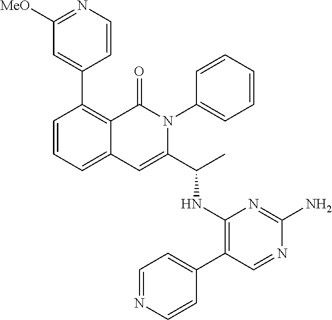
C1(C2=CC([MeO])=NC=C2)=C2C(=CC=C1)C=C(C(C)NC1=C(C3=CC=NC=C3)C=NC(N)=N1)N(C1=CC=CC=C1)C2=O
